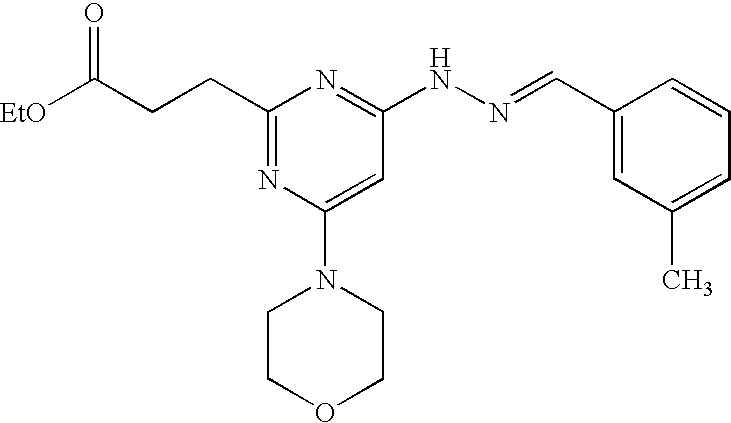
C(CC1=NC(N2CCOCC2)=CC(NN=CC2=CC(C)=CC=C2)=N1)C([EtO])=O
